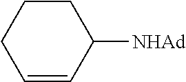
C1CC([NHAd])C=CC1
